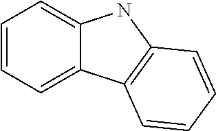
C1=CC=C2C(=C1)NC1=C2C=CC=C1
